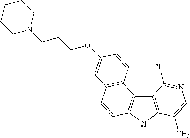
C12=C(NC3=C1C1=C(C=C3)C=C(OCCCN3CCCCC3)C=C1)C(C)=CN=C2Cl
